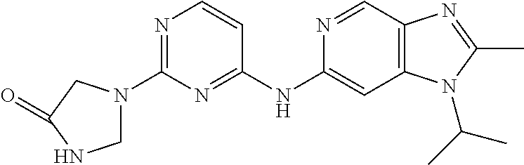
N1=CC2=C(C=C1NC1=NC(N3CNC(=O)C3)=NC=C1)N(C(C)C)C(C)=N2
